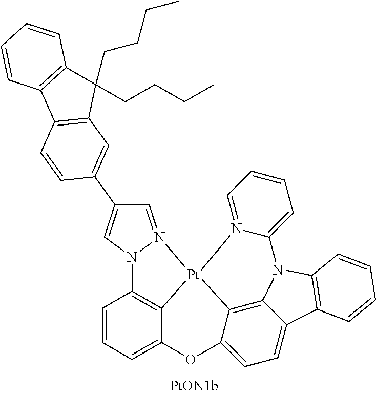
C1=N2N(C=C1C1=CC3=C(C=C1)C1=C(C3(CCCC)CCCC)C=CC=C1)C1=C3C(=CC=C1)OC1=CC=C4C5=C1[Pt]23N1=CC=CC=C1N5C1=C4C=CC=C1
